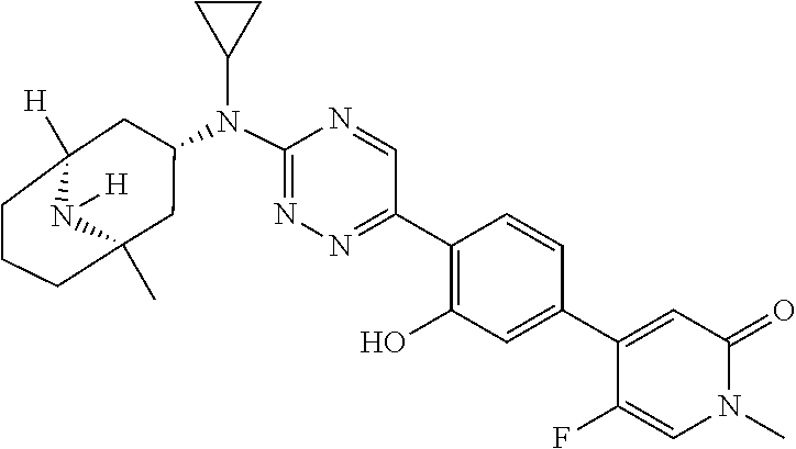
N(C1CC2(C)CCCC([H])(N2[H])C1)(C1CC1)C1=NN=C(C2=C(O)C=C(C3=CC(=O)N(C)C=C3F)C=C2)C=N1
